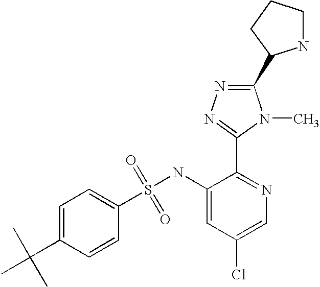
C1=C(C(C)(C)C)C=CC(S(NC2=CC(Cl)=CN=C2C2=NN=C(C3NCCC3)N2C)(=O)=O)=C1
